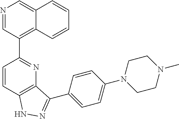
C1=CC2=C(N=C1C1=C3C(=CN=C1)C=CC=C3)C(C1=CC=C(N3CCN(C)CC3)C=C1)=NN2
